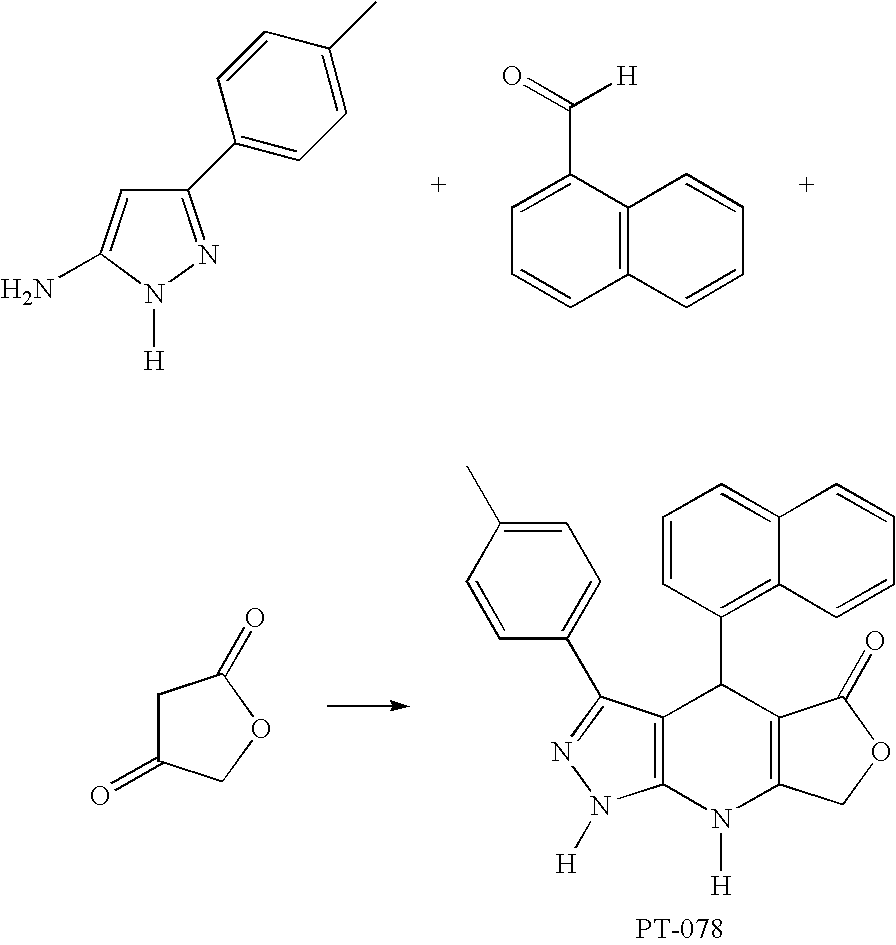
C1(C2=CC=C(C)C=C2)=NN([H])C(N)=C1.C12=C(C(C(=O)[H])=CC=C1)C=CC=C2.C1=CC(C2C3=C(N([H])C4=C2C(=O)OC4)N([H])N=C3C2=CC=C(C)C=C2)=C2C(=C1)C=CC=C2.C1C(=O)COC1=O
